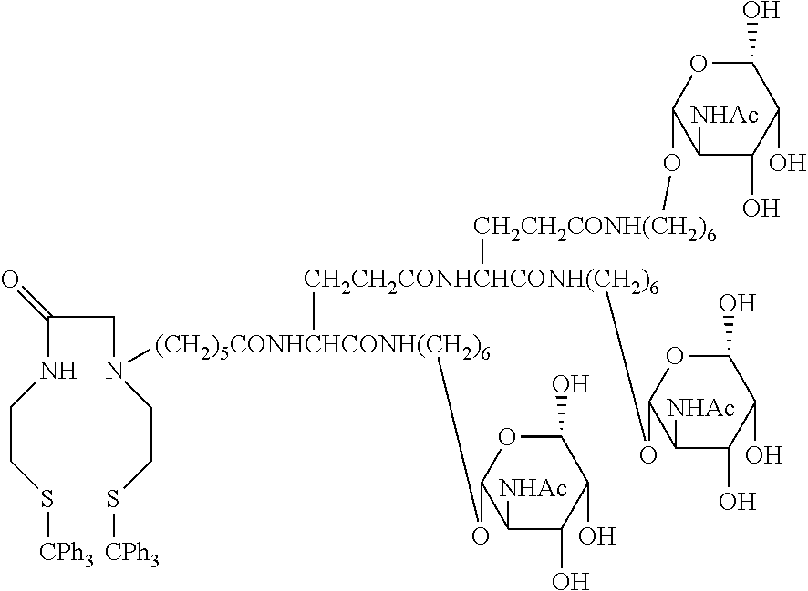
C(C(NCCS[CPh3])=O)N(CCS[CPh3])[(CH2)5CONHCHCONH(CH2)6]([CH2CH2CONHCHCONH(CH2)6](OC1C([NHAc])C(O)C(O)C(O)O1)[CH2CH2CONH(CH2)6]OC1C([NHAc])C(O)C(O)C(O)O1)OC1C([NHAc])C(O)C(O)C(O)O1
